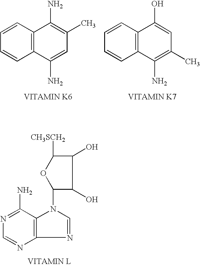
C12=C(C=CC=C1)C(N)=C(C)C=C2N.C12=C(C=CC=C1)C(O)=CC(C)=C2N.C12=C(C(N)=NC=N1)N(C1C(O)C(O)C([CH3SCH2])O1)C=N2
